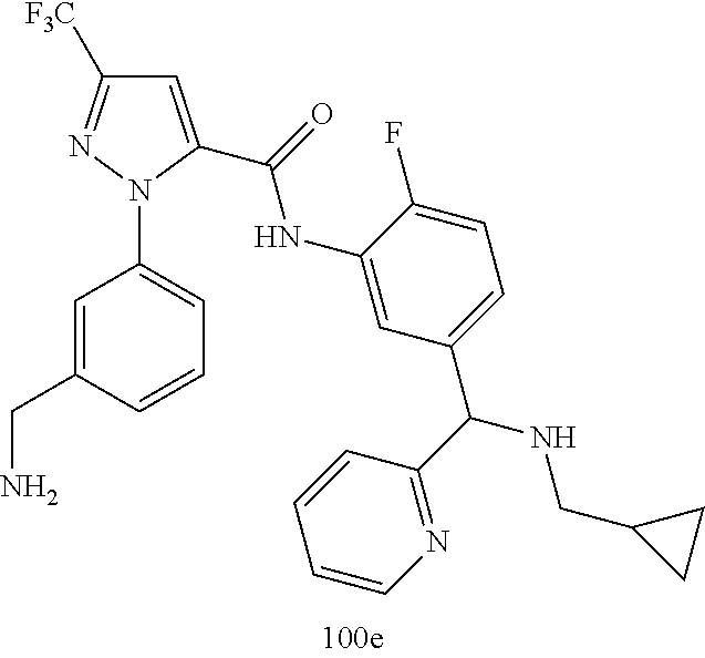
C1=C(CN)C=CC=C1N1C(C(=O)NC2=CC(C(NCC3CC3)C3=NC=CC=C3)=CC=C2F)=CC([F3C])=N1
